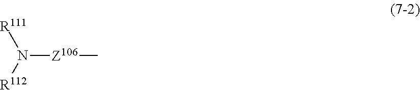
N([Z106]C)([R111])[R112]
